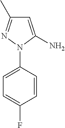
C1=C(N2C(N)=CC(C)=N2)C=CC(F)=C1
